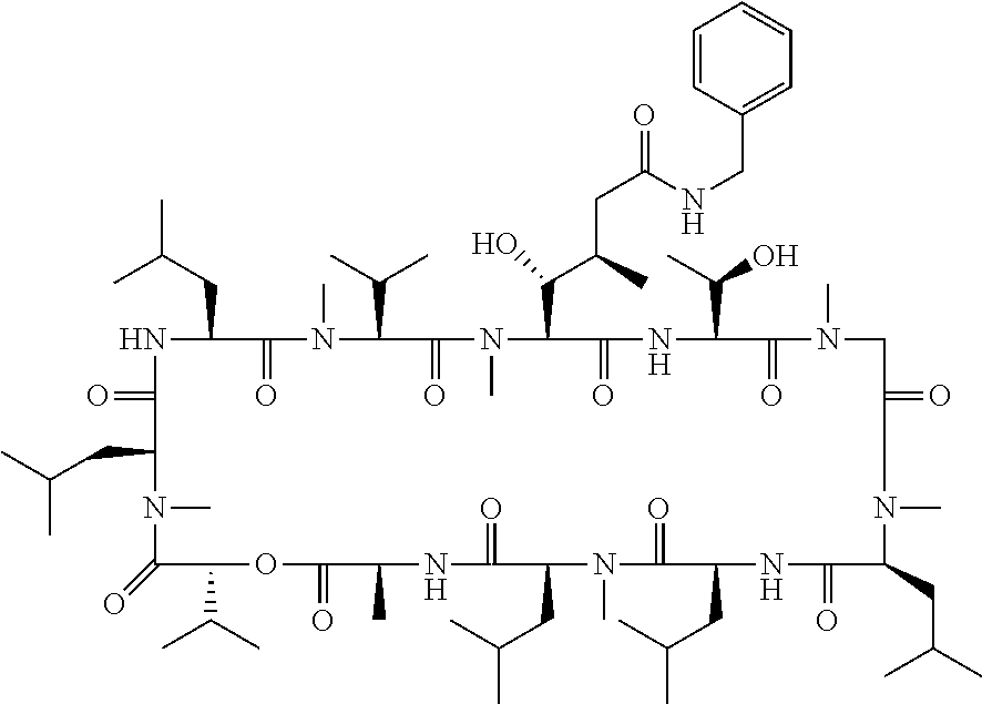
N1C(CC(C)C)C(=O)N(C)C(C(C)C)C(=O)N(C)C(C(C(CC(NCC2=CC=CC=C2)=O)C)O)C(=O)NC(C(O)C)C(=O)N(C)CC(=O)CN(C)C(CC(C)C)C(=O)NC(CC(C)C)C(=O)N(C)C(CC(C)C)C(=O)NC(C)C(=O)OC(C(C)C)C(=O)N(C)C(CC(C)C)C1=O
